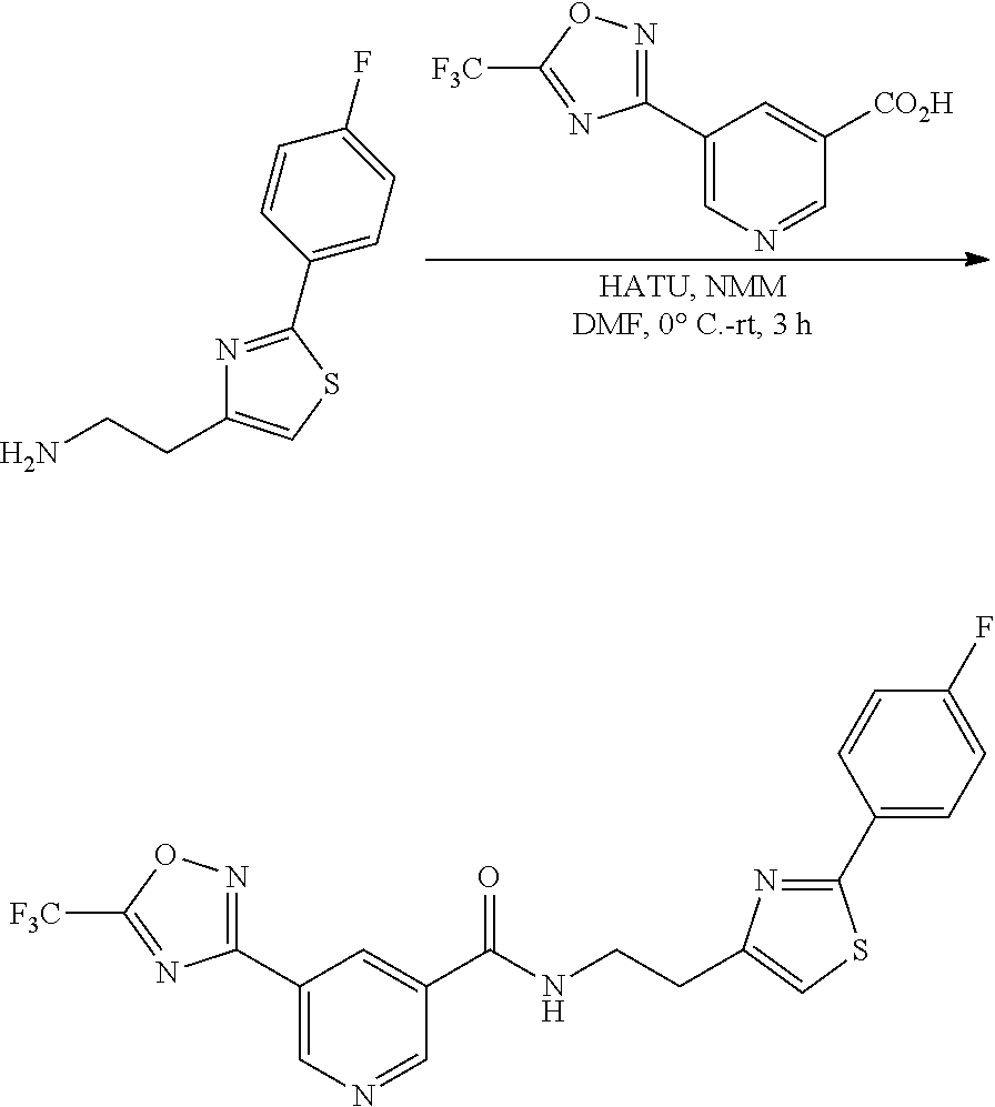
C1(C2=CN=CC([CO2H])=C2)=NOC([F3C])=N1.N1=C(C2=CC=C(F)C=C2)SC=C1CCN.C1(C2=CN=CC(C(NCCC3=CSC(C4=CC=C(F)C=C4)=N3)=O)=C2)=NOC([F3C])=N1
